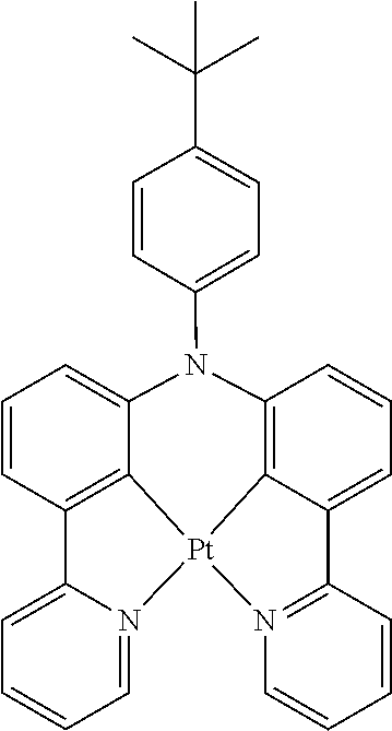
C12=C3C(=CC=C1)C1=N([Pt]34C3=C(C=CC=C3N2C2=CC=C(C(C)(C)C)C=C2)C2=CC=CC=N24)C=CC=C1
